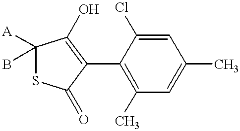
C1=C(Cl)C(C2=C(O)C([A])(B)SC2=O)=C(C)C=C1C
